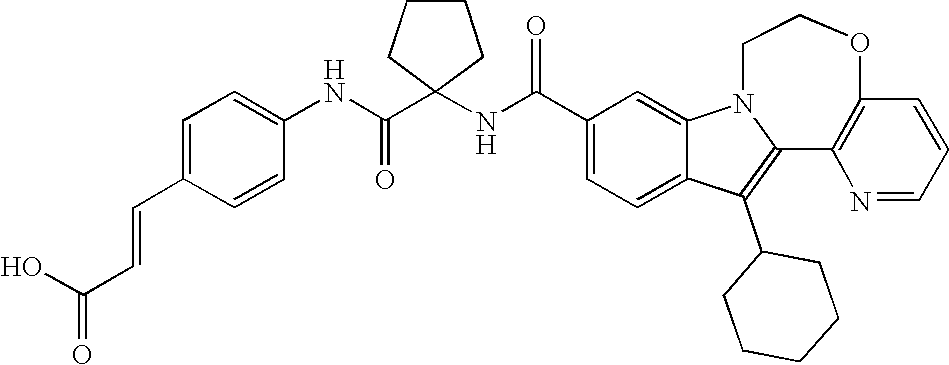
C1(C(NC2(C(NC3=CC=C(C=CC(=O)O)C=C3)=O)CCCC2)=O)=CC=C2C(=C1)N1CCOC3=C(C1=C2C1CCCCC1)N=CC=C3
